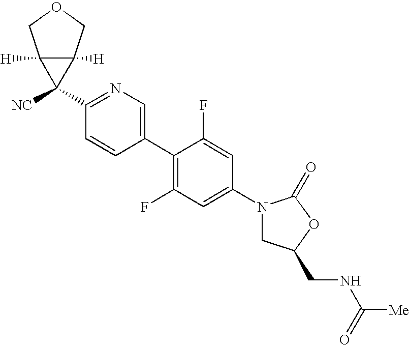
C1(N2CC(CNC([Me])=O)OC2=O)=CC(F)=C(C2=CN=C(C3([NC])C4([H])C3([H])COC4)C=C2)C(F)=C1
